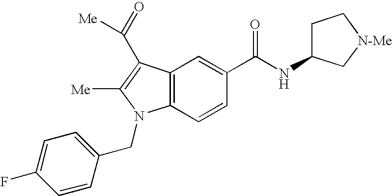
C12=C(C=CC(C(NC3CC[N-Me]C3)=O)=C1)N(CC1=CC=C(F)C=C1)C([Me])=C2C(=O)[Me]
